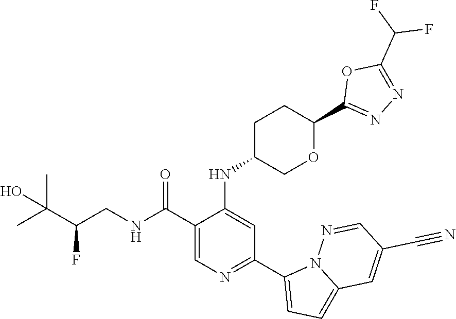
C1(C(NCC(C(C)(C)O)F)=O)=CN=C(C2=CC=C3N2N=CC(C#N)=C3)C=C1NC1COC(C2=NN=C(C(F)F)O2)CC1
